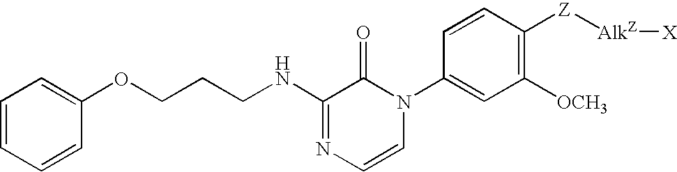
N(C1=NC=CN(C2=CC([OCH3])=C([Z][AlkZ][X])C=C2)C1=O)CCCOC1=CC=CC=C1
